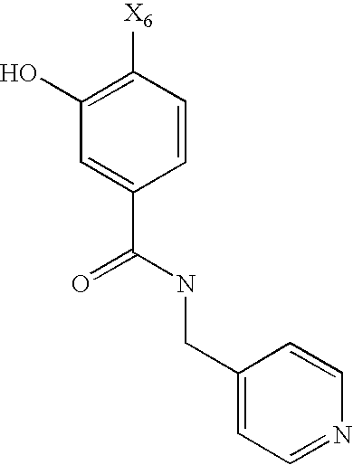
C1=CC([X6])=C(O)C=C1C(NCC1=CC=NC=C1)=O
